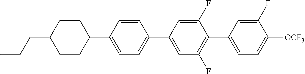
C1=C(C2=CC=C(C3CCC(CCC)CC3)C=C2)C=C(F)C(C2=CC=C([OCF3])C(F)=C2)=C1F
